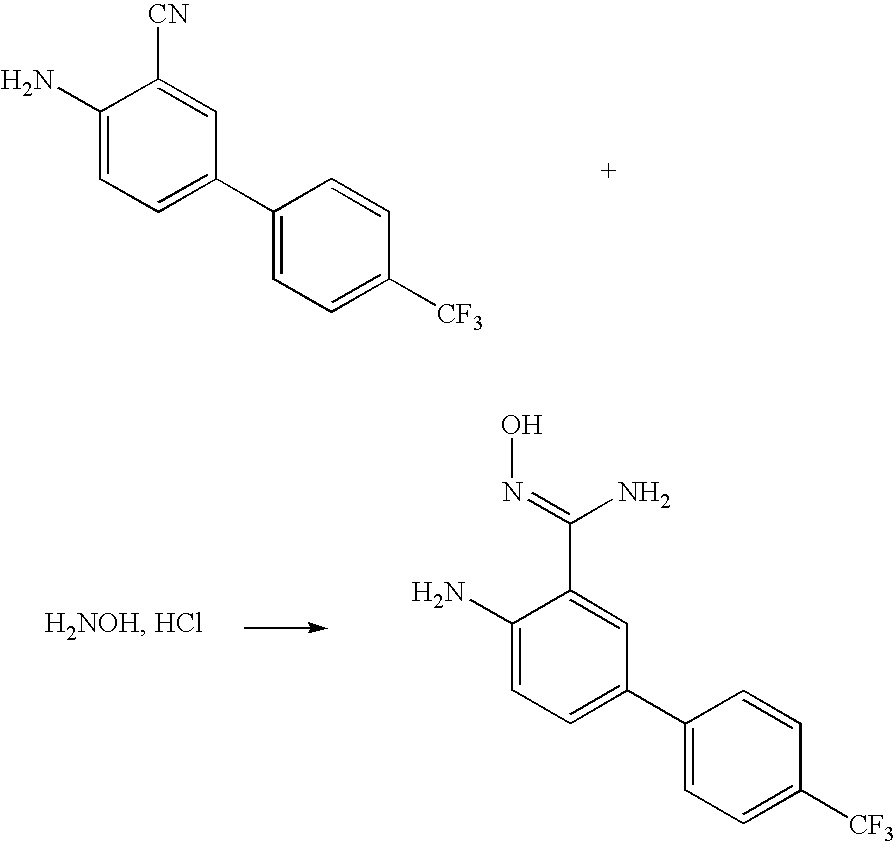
C1(N)=CC=C(C2=CC=C([CF3])C=C2)C=C1[CN].C1(N)=CC=C(C2=CC=C([CF3])C=C2)C=C1C(=NO)N
